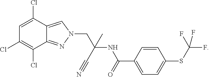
C12=NN(CC(NC(C3=CC=C(SC(F)(F)F)C=C3)=O)(C#N)C)C=C1C(Cl)=CC(Cl)=C2Cl
